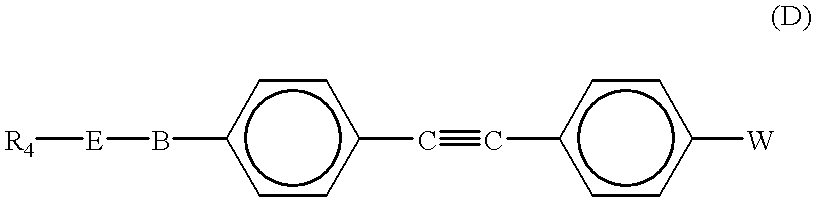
c1(B[E][R4])ccc(C#Cc2ccc([W])cc2)cc1
